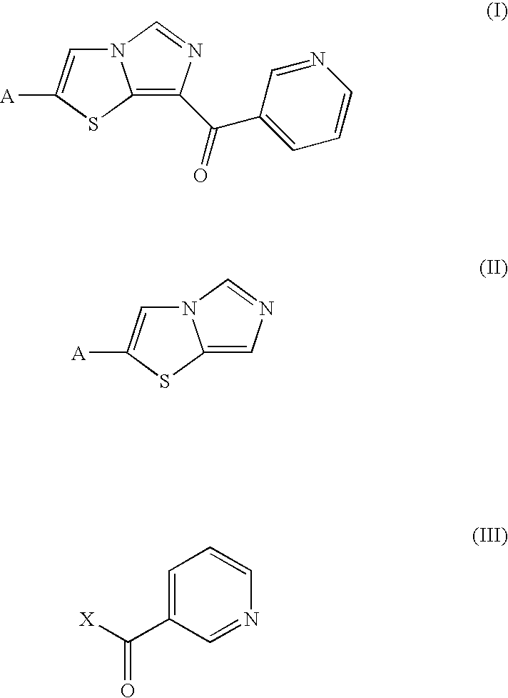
N12C=C([A])SC1=C(C(=O)C1=CC=CN=C1)N=C2.N12C=C([A])SC1=CN=C2.C1=C(C([X])=O)C=NC=C1
